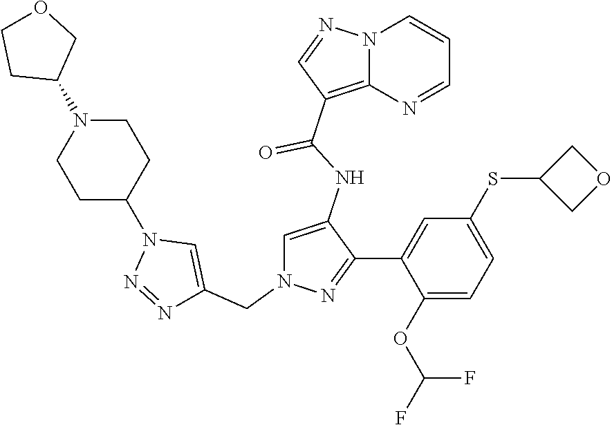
C1=C(NC(=O)C2=C3N(C=CC=N3)N=C2)C(C2=CC(SC3COC3)=CC=C2OC(F)F)=NN1CC1=CN(C2CCN(C3COCC3)CC2)N=N1
